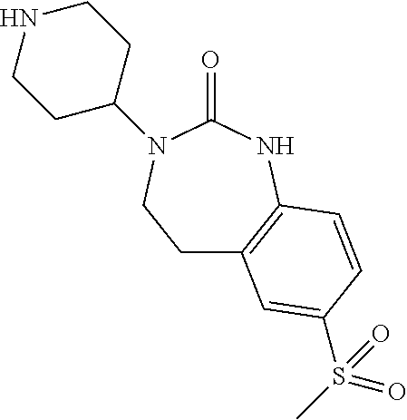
C1C2=C(NC(=O)N(C3CCNCC3)C1)C=CC(S(C)(=O)=O)=C2
